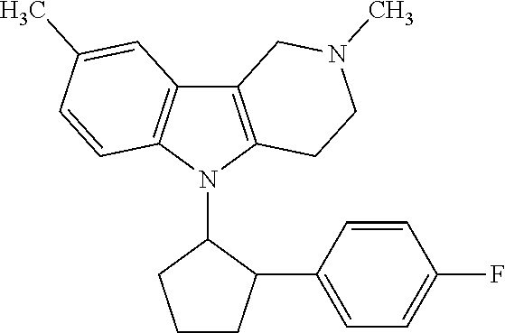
C12=C(N(C3CCCC3C3=CC=C(F)C=C3)C3=C1C=C(C)C=C3)CCN(C)C2
